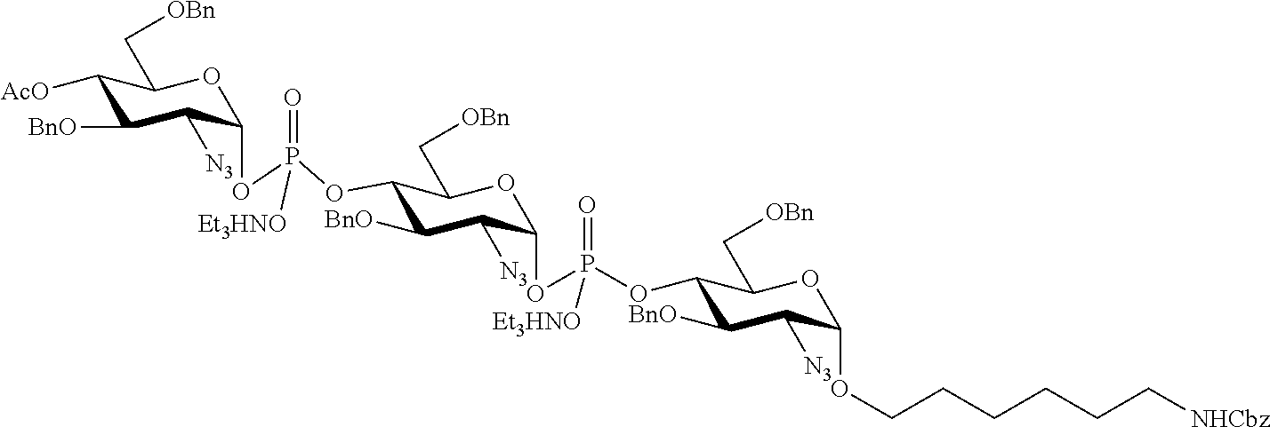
C1([AcO])C([BnO])C([N3])C(OP(OC2C([BnO])C([N3])C(OP(OC3C([BnO])C([N3])C(OCCCCCC[NHCbz])OC3C[OBn])(=O)[Et3HNO])OC2C[OBn])(=O)[Et3HNO])OC1C[OBn]
